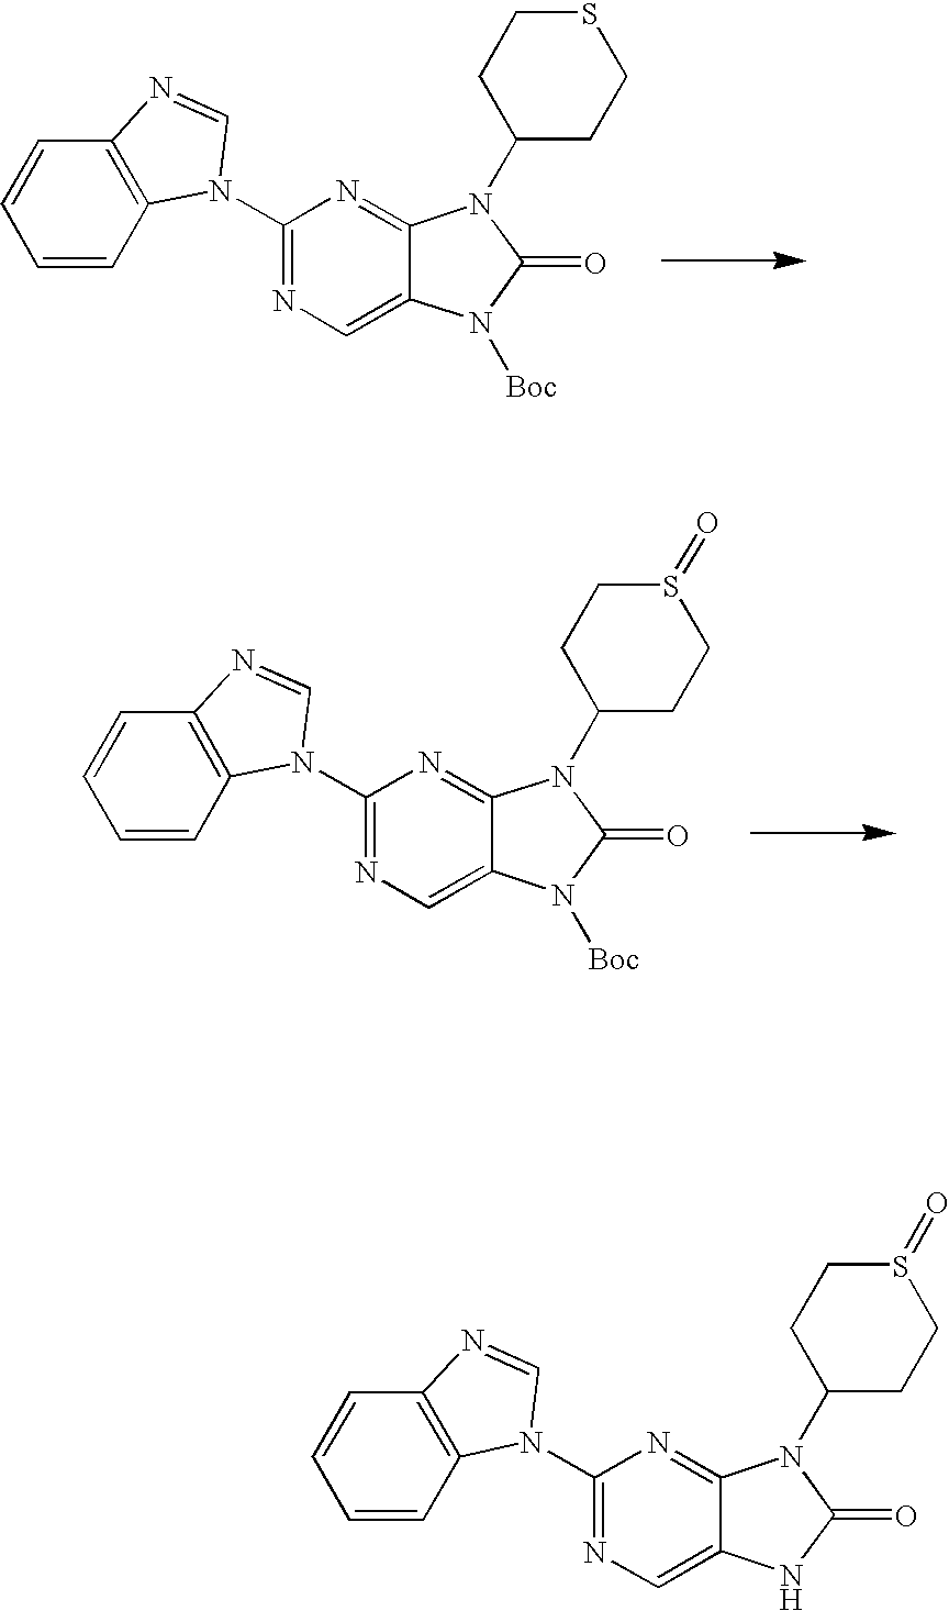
C1=CC2=C(C=C1)N=CN2C1=NC=C2C(=N1)N(C1CCSCC1)C(=O)N2[Boc].C1=CC2=C(C=C1)N=CN2C1=NC=C2C(=N1)N(C1CCS(=O)CC1)C(=O)N2[Boc].C1=CC2=C(C=C1)N=CN2C1=NC=C2C(=N1)N(C1CCS(=O)CC1)C(=O)N2
